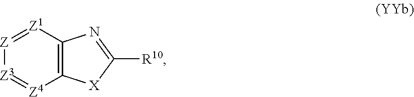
[Z]1=[Z1]C2=C([Z4]=[Z3]1)[X]C([R10])=N2
